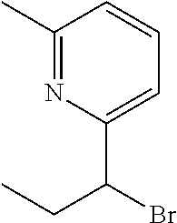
C1(C)=NC(C(CC)Br)=CC=C1
